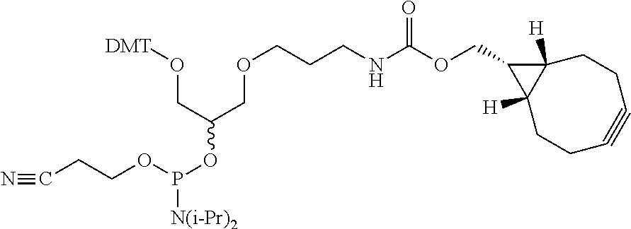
N#CCCOP(OC(CO[DMT])COCCCNC(OCC1C2([H])CCC#CCCC21[H])=O)[N(i-Pr)2]
